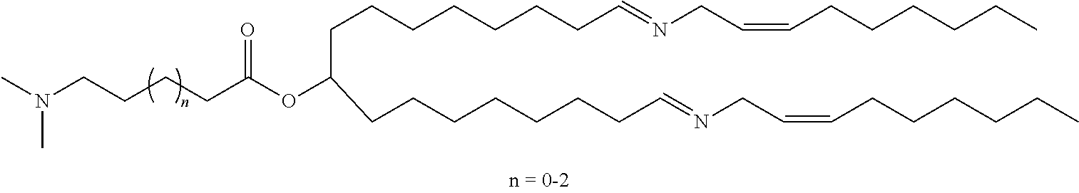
C(CCC(OC(CCCCCCCC=NCC=CCCCCCC)CCCCCCCC=NCC=CCCCCCC)=O)CN(C)C
